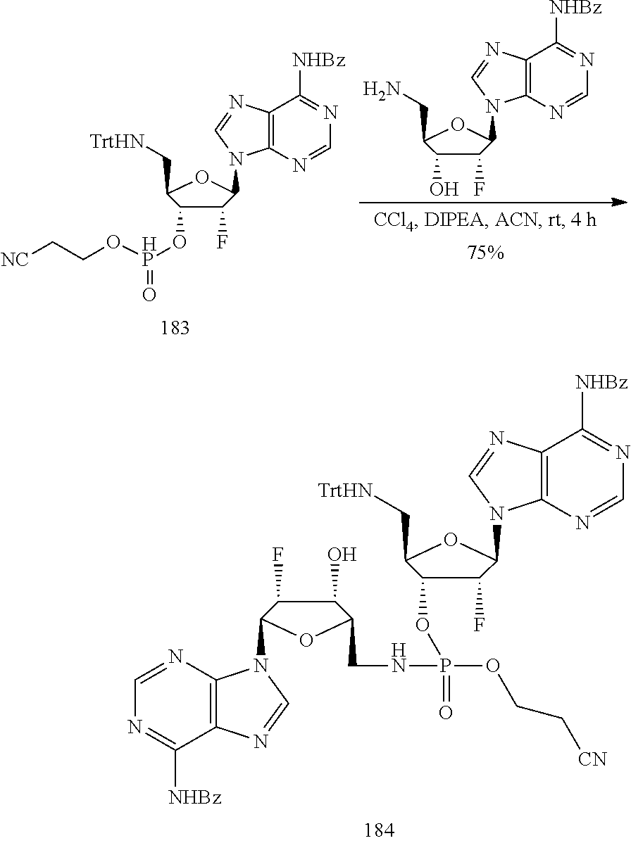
C1(F)C(O)C(CN)OC1N1C2=C(N=C1)C([NHBz])=NC=N2.C1(F)C(O[HP](OCC[NC])=O)C(C[TrtHN])OC1N1C2=C(N=C1)C([NHBz])=NC=N2.C1(F)C(OP(OCC[CN])(=O)NCC2C(O)C(F)C(N3C4=C(N=C3)C([NHBz])=NC=N4)O2)C(C[TrtHN])OC1N1C2=C(N=C1)C([NHBz])=NC=N2
